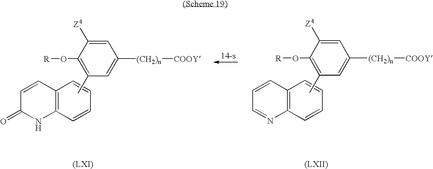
C1=C([(CH2)n][COOY])C=C([Z4])C(O[R])=C1C.C12=C(C=CC=C1)NC(=O)C=C2.C1=C([(CH2)n][COOY])C=C([Z4])C(O[R])=C1C.C12=C(C=CC=C1)N=CC=C2
